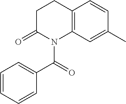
C1CC(=O)N(C(C2=CC=CC=C2)=O)C2=C1C=CC(C)=C2
